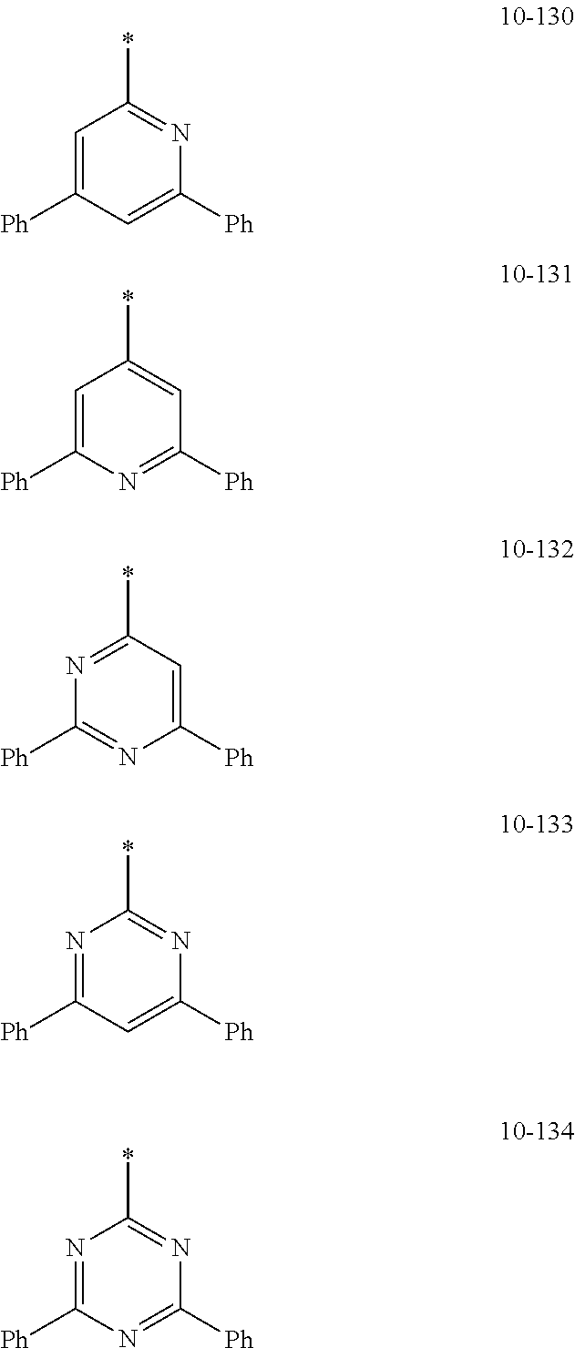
C1=C([Ph])C=C([Ph])N=C1*.C1=C([Ph])N=C([Ph])C=C1*.C1=C([Ph])N=C([Ph])N=C1*.N1=C([Ph])C=C([Ph])N=C1*.N1=C([Ph])N=C([Ph])N=C1*
